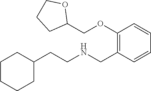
C1(CCNCC2=C(OCC3OCCC3)C=CC=C2)CCCCC1
